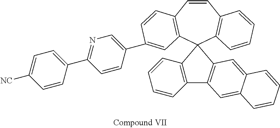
C1=CC2=C(C3(C4=C1C=CC=C4)C1=C(C=CC=C1)C1=C3C=C3C(=C1)C=CC=C3)C=C(C1=CN=C(C3=CC=C([NC])C=C3)C=C1)C=C2
